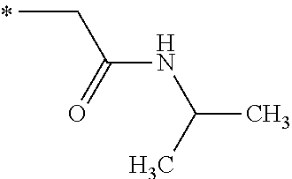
CCC(=O)NC(C)C
